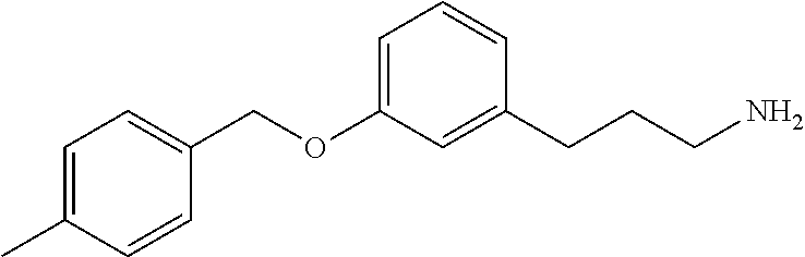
C(OC1=CC=CC(CCCN)=C1)C1=CC=C(C)C=C1
